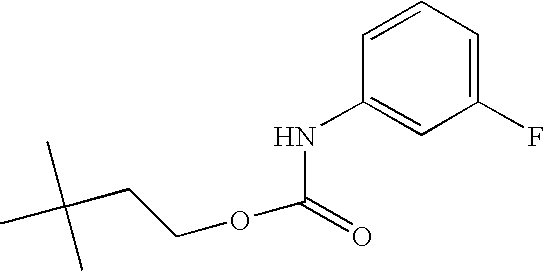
C1(F)=CC=CC(NC(OCCC(C)(C)C)=O)=C1
